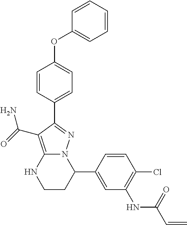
C1(C2N3C(=C(C(=O)N)C(C4=CC=C(OC5=CC=CC=C5)C=C4)=N3)NCC2)=CC(NC(C=C)=O)=C(Cl)C=C1
